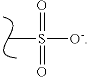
CS(=O)([O-])=O
